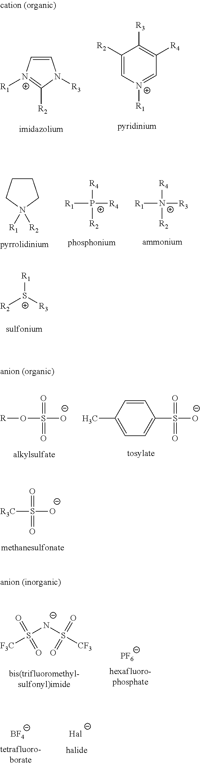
C1=C[N+]([R1])=C([R2])N1[R3].C1([R2])=C[N+]([R1])=CC([R4])=C1[R3].[R1][P+]([R4])([R4])[R2].[R1][N+]([R3])([R4])[R2].C1CCN([R2])([R1])C1.[R2][S+]([R3])[R1].[R]OS([O-])(=O)=O.C1(S([O-])(=O)=O)=CC=C(C)C=C1.[R3C]S([O-])(=O)=O.[F3C]S([N-]S([CF3])(=O)=O)(=O)=O.[PF6].[BF4]
